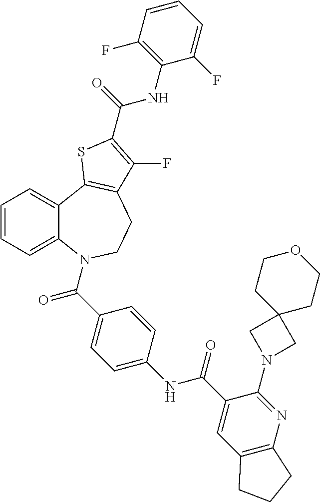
C1=CC=C2C(=C1)C1=C(CCN2C(=O)C2=CC=C(NC(=O)C3=CC4=C(N=C3N3CC5(C3)CCOCC5)CCC4)C=C2)C(F)=C(C(NC2=C(F)C=CC=C2F)=O)S1
